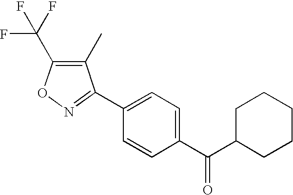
C1(C)=C(C(F)(F)F)ON=C1C1=CC=C(C(=O)C2CCCCC2)C=C1
